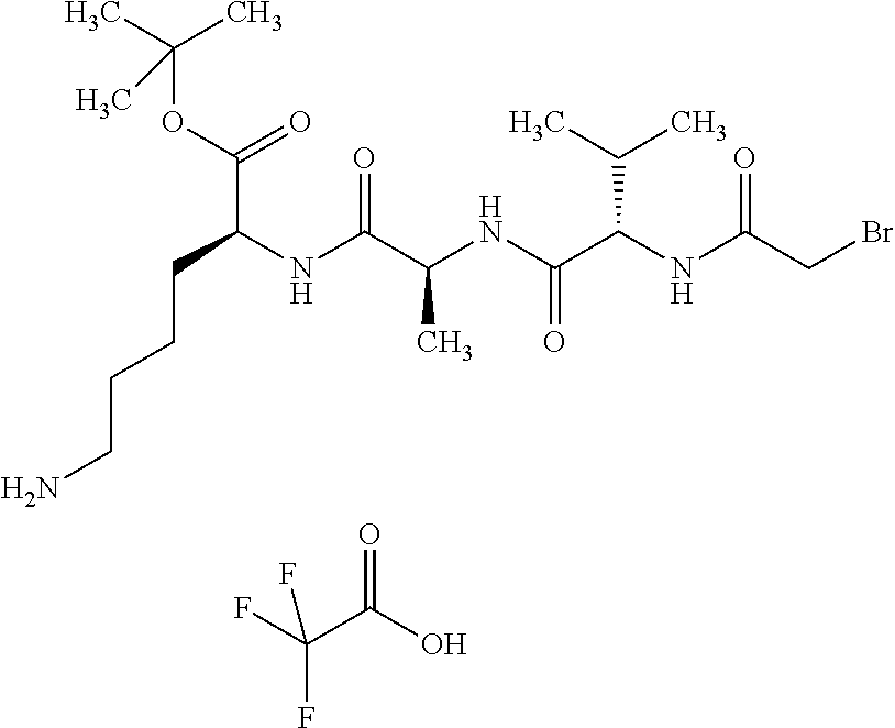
C(C(NC(C(NC(C(NC(CBr)=O)C(C)C)=O)C)=O)C(OC(C)(C)C)=O)CCCN.O=C(O)C(F)(F)F
